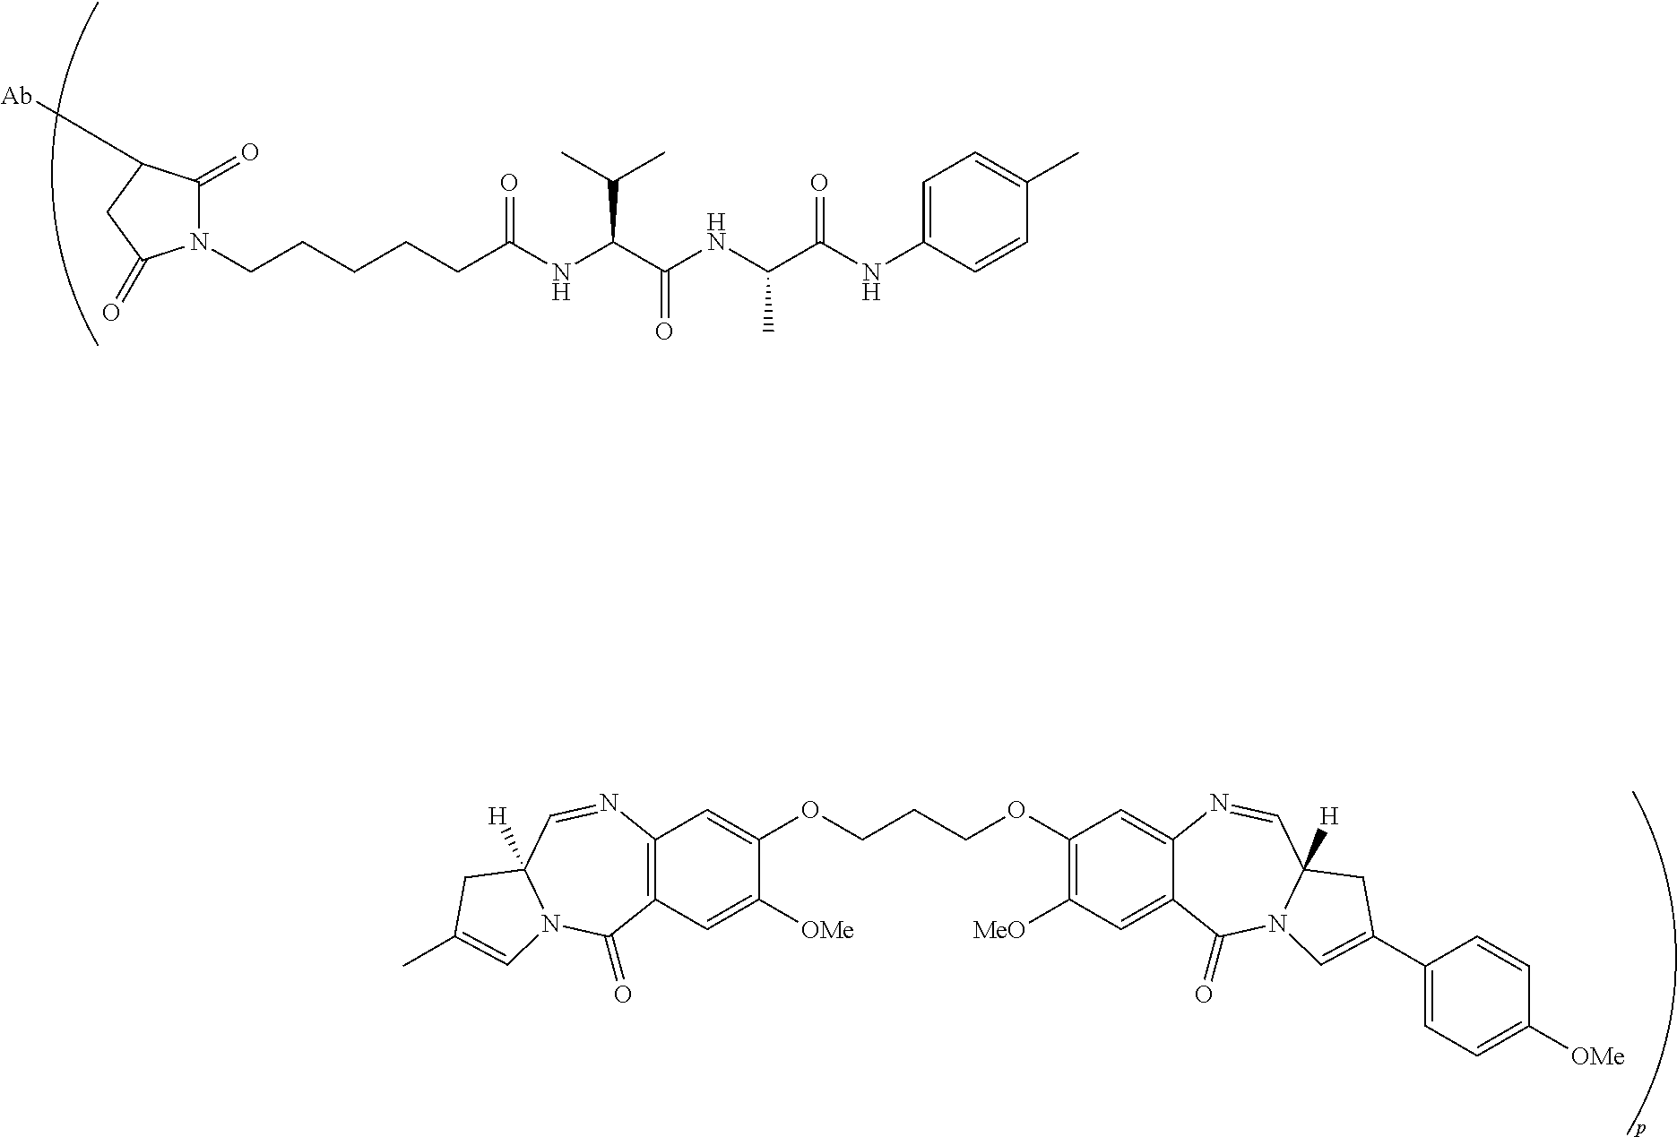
C12=C(C=C([OMe])C(OCCCOC3=C([MeO])C=C4C(=C3)N=CC3([H])N(C4=O)C=C(C4=CC=C([OMe])C=C4)C3)=C1)C(=O)N1C=C(C)CC1([H])C=N2.N1(CCCCCC(NC(C(NC(C(NC2=CC=C(C)C=C2)=O)C)=O)C(C)C)=O)C(=O)C([Ab])CC1=O
